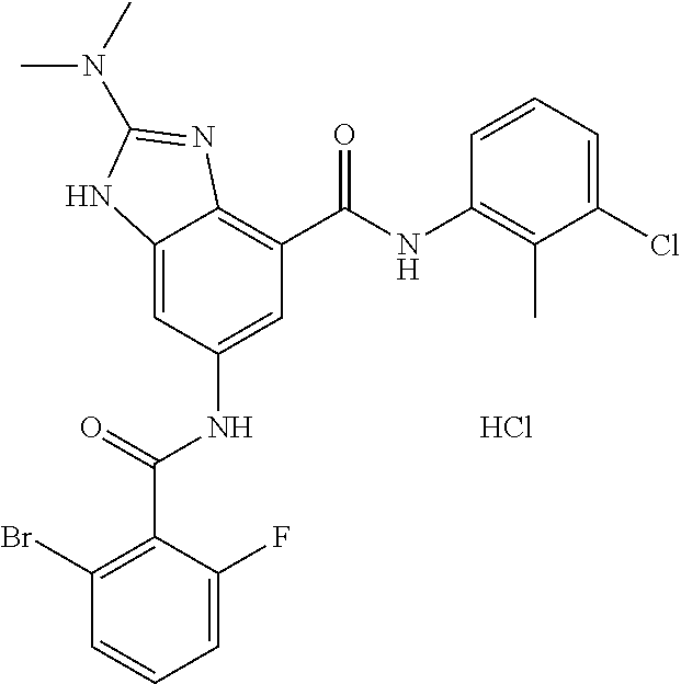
C12=CC(NC(C3=C(Br)C=CC=C3F)=O)=CC(C(NC3=C(C)C(Cl)=CC=C3)=O)=C1N=C(N(C)C)N2.Cl
